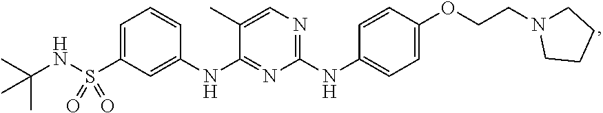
C1(S(NC(C)(C)C)(=O)=O)=CC=CC(NC2=NC(NC3=CC=C(OCCN4CCCC4)C=C3)=NC=C2C)=C1
